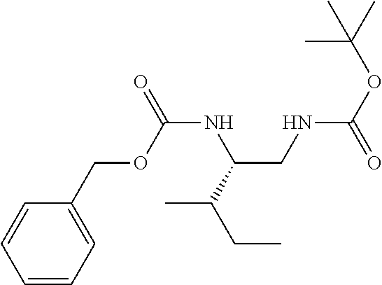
C(CNC(OC(C)(C)C)=O)(NC(=O)OCC1=CC=CC=C1)C(C)CC
